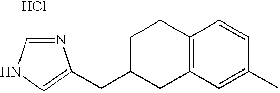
N1=CNC=C1CC1CC2=C(CC1)C=CC(C)=C2.Cl
